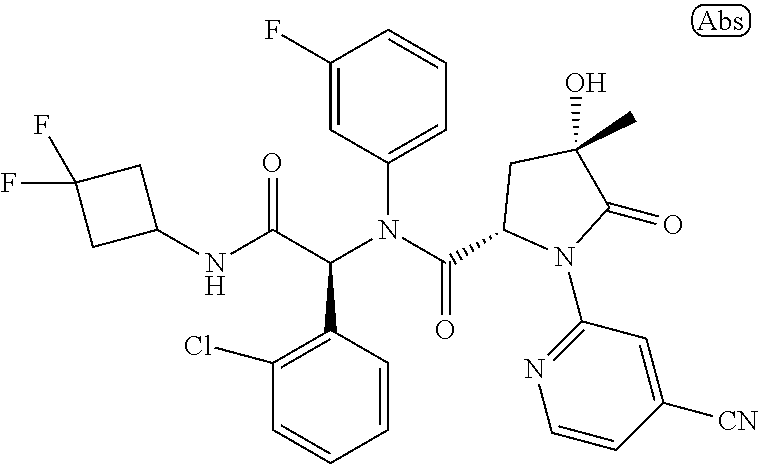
C1=CC(C(C(NC2CC(F)(F)C2)=O)N(C(=O)C2N(C3=NC=CC([CN])=C3)C(=O)C(O)(C)C2)C2=CC=CC(F)=C2)=C(Cl)C=C1
